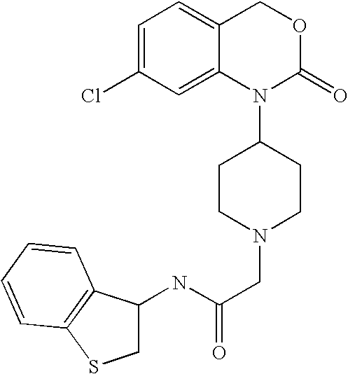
N(C(CN1CCC(N2C(=O)OCC3=CC=C(Cl)C=C23)CC1)=O)C1CSC2=C1C=CC=C2
